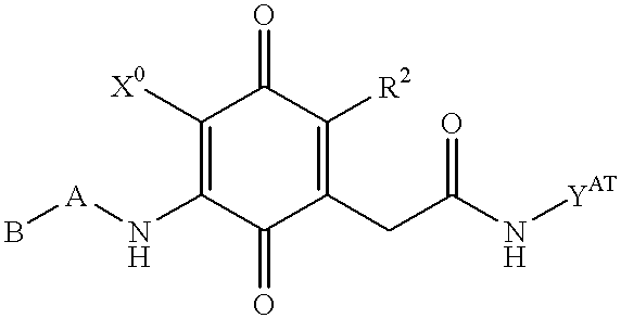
B[A]NC1=C([X0])C(=O)C([R2])=C(CC(N[YAT])=O)C1=O
